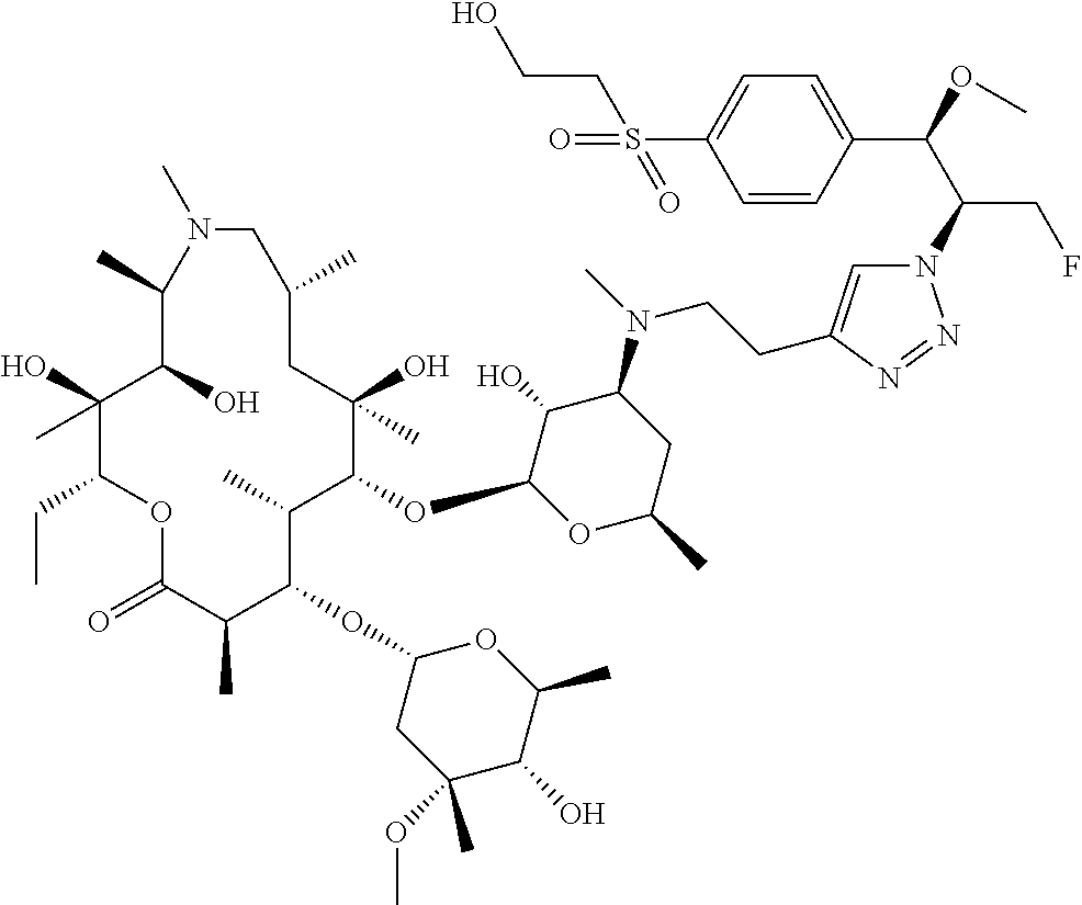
C1(O)(C)C(CC)OC(=O)C(C)C(OC2CC(OC)(C)C(O)C(C)O2)C(C)C(OC2OC(C)CC(N(C)CCC3=CN(C(C(OC)C4=CC=C(S(CCO)(=O)=O)C=C4)CF)N=N3)C2O)C(O)(C)CC(C)CN(C)C(C)C1O
